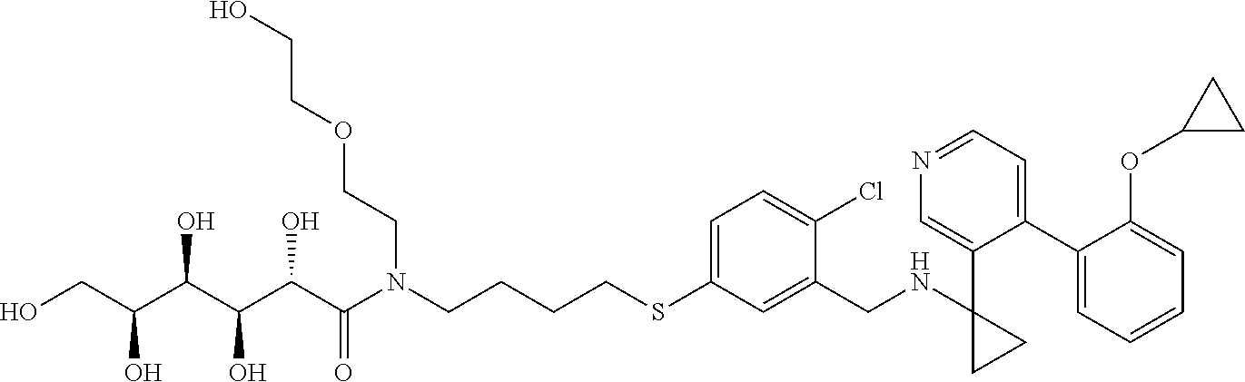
S(C1=CC=C(Cl)C(CNC2(C3=CN=CC=C3C3=CC=CC=C3OC3CC3)CC2)=C1)CCCCN(C(C(C(C(C(CO)O)O)O)O)=O)CCOCCO
